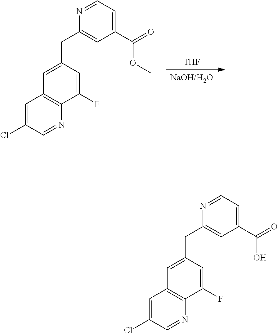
[NaOH/H2O].[THF].C(C1=CC(C(=O)OC)=CC=N1)C1=CC2=C(N=CC(Cl)=C2)C(F)=C1.FC1=CC(CC2=CC(C(=O)O)=CC=N2)=CC2=C1N=CC(Cl)=C2
